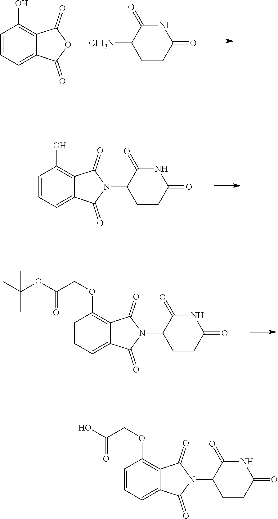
C1(O)=C2C(=CC=C1)C(=O)OC2=O.[CIH3N]C1CCC(=O)NC1=O.C1(O)=C2C(=CC=C1)C(=O)N(C1CCC(=O)NC1=O)C2=O.C1(OCC(=O)OC(C)(C)C)=C2C(=CC=C1)C(=O)N(C1CCC(=O)NC1=O)C2=O.C1(OCC(=O)O)=C2C(=CC=C1)C(=O)N(C1CCC(=O)NC1=O)C2=O
